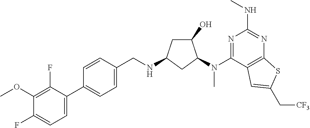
C1(C2=CC=C(CNC3CC(O)C(N(C4=NC(NC)=NC5=C4C=C(C[CF3])S5)C)C3)C=C2)=CC=C(F)C(OC)=C1F
